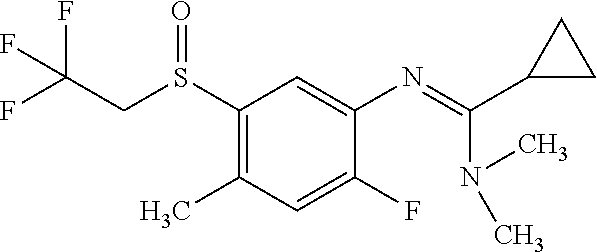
S(C1=C(C)C=C(F)C(N=C(N(C)C)C2CC2)=C1)(CC(F)(F)F)=O
